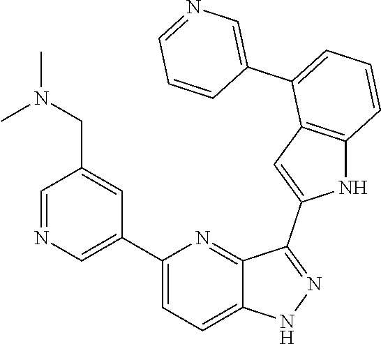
C1(C2=CN=CC(CN(C)C)=C2)=CC=C2C(=N1)C(C1=CC3=C(N1)C=CC=C3C1=CN=CC=C1)=NN2
